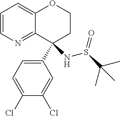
C1=CN=C2C(=C1)OCCC2(C1=CC=C(Cl)C(Cl)=C1)NS(C(C)(C)C)=O
